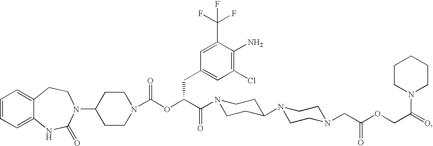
C1=CC=C2C(=C1)CCN(C1CCN(C(OC(C(=O)N3CCC(N4CCN(CC(OCC(N5CCCCC5)=O)=O)CC4)CC3)CC3=CC(Cl)=C(N)C(C(F)(F)F)=C3)=O)CC1)C(=O)N2
